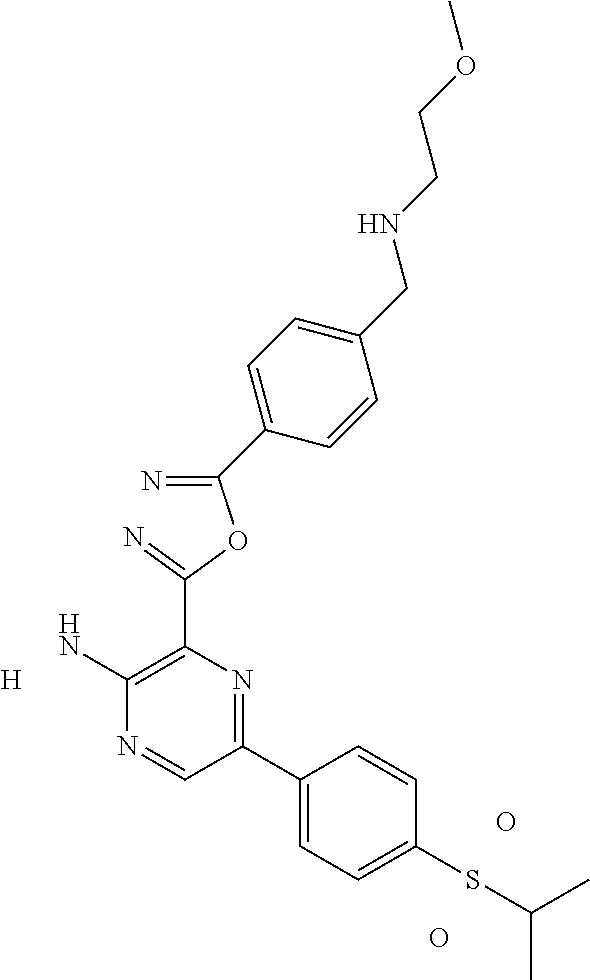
C(=N)(OC(=N)C1=C(N)N=CC(C2=CC=C(SC(C)C)C=C2)=N1)C1=CC=C(CNCCOC)C=C1.[H].O.O
